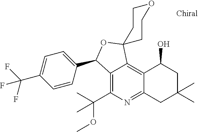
COC(C)(C1=C2C(=C3C(=N1)CC(C)(C)CC3O)C1(OC2C2=CC=C(C(F)(F)F)C=C2)CCOCC1)C
